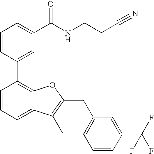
C1=CC(C2=C3C(=CC=C2)C(C)=C(CC2=CC=CC(C(F)(F)F)=C2)O3)=CC(C(NCCC#N)=O)=C1
